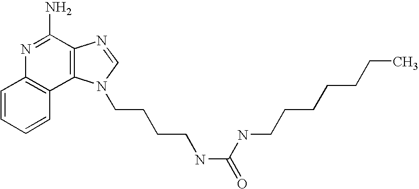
C1=CC=CC2=C1N=C(N)C1=C2N(CCCCNC(=O)NCCCCCCC)C=N1
